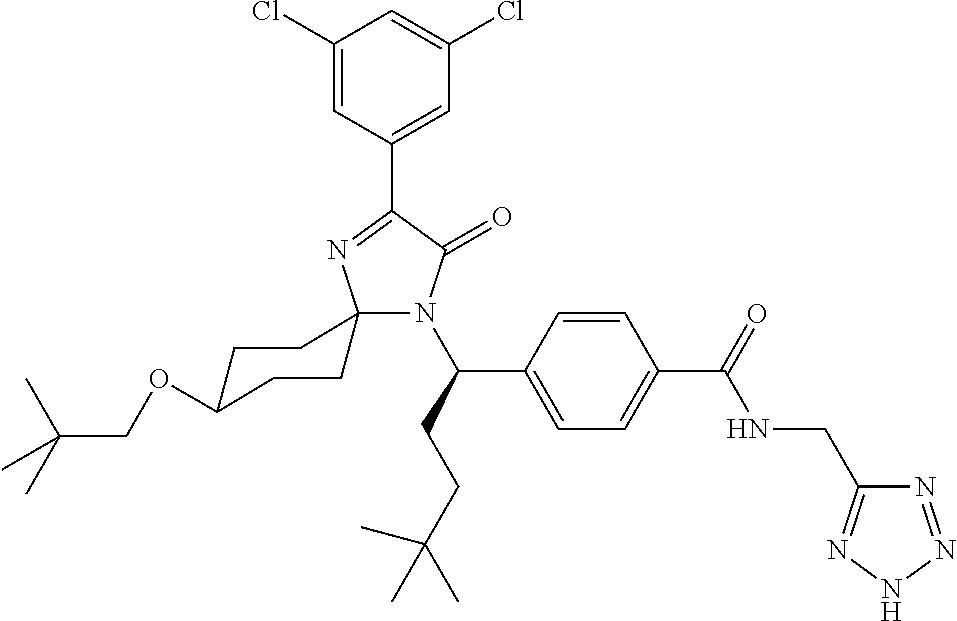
N1(C(CCC(C)(C)C)C2=CC=C(C(=O)NCC3=NNN=N3)C=C2)C(=O)C(C2=CC(Cl)=CC(Cl)=C2)=NC12CCC(OCC(C)(C)C)CC2
